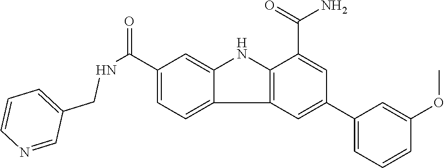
C1(C(=O)NCC2=CC=CN=C2)=CC=C2C(=C1)NC1=C2C=C(C2=CC=CC(OC)=C2)C=C1C(=O)N
